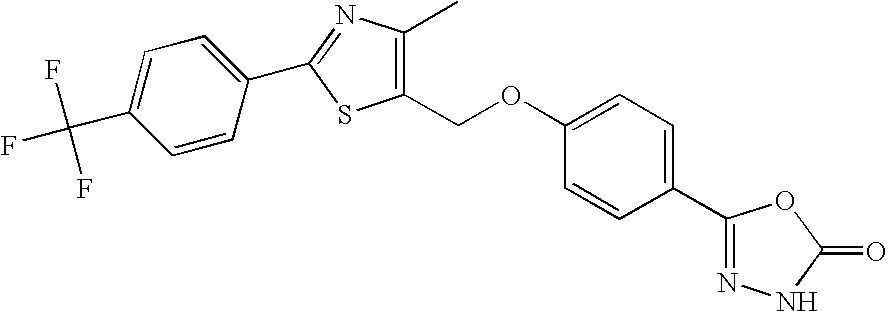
C1(C2=NNC(=O)O2)=CC=C(OCC2=C(C)N=C(C3=CC=C(C(F)(F)F)C=C3)S2)C=C1
